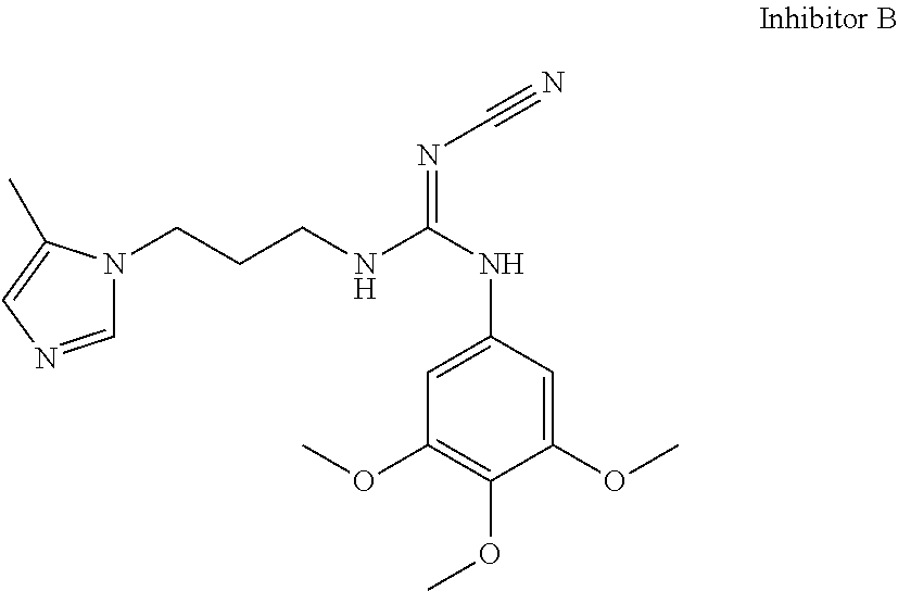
N1(CCCNC(NC2=CC(OC)=C(OC)C(OC)=C2)=NC#N)C=NC=C1C
